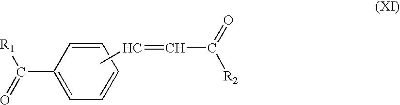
C1(C([R1])=O)=CC=CC=C1.CC=CC(=O)[R2]
